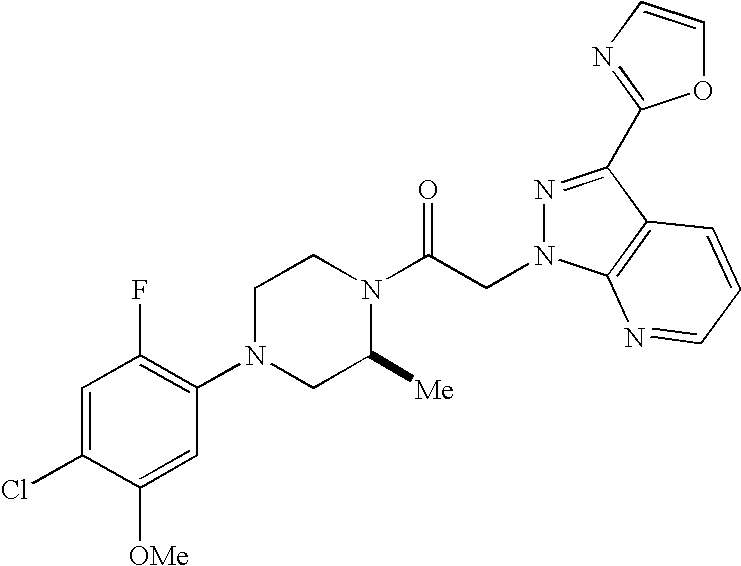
C1=C(Cl)C([OMe])=CC(N2CC([Me])N(C(CN3N=C(C4=NC=CO4)C4=C3N=CC=C4)=O)CC2)=C1F
